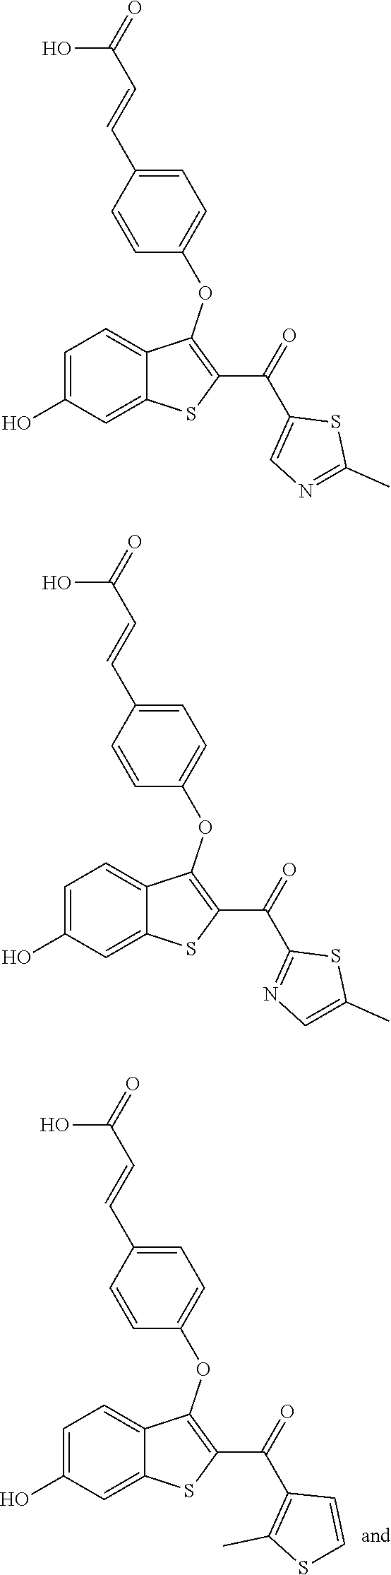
C1=C(O)C=C2C(=C1)C(OC1=CC=C(C=CC(=O)O)C=C1)=C(C(C1=C(C)SC=C1)=O)S2.C1=C(O)C=C2C(=C1)C(OC1=CC=C(C=CC(=O)O)C=C1)=C(C(C1=CN=C(C)S1)=O)S2.C1=C(O)C=C2C(=C1)C(OC1=CC=C(C=CC(=O)O)C=C1)=C(C(C1=NC=C(C)S1)=O)S2
